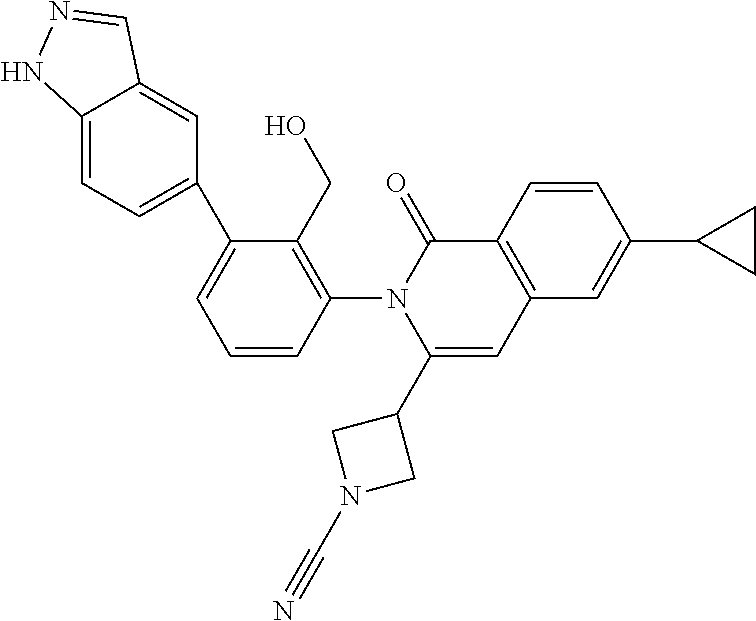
C1=CC(N2C(C3CN(C#N)C3)=CC3=C(C2=O)C=CC(C2CC2)=C3)=C(CO)C(C2=CC=C3C(=C2)C=NN3)=C1
